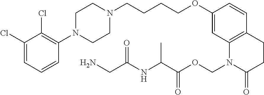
C1=C(Cl)C(Cl)=C(N2CCN(CCCCOC3=CC4=C(C=C3)CCC(=O)N4COC(C(NC(CN)=O)C)=O)CC2)C=C1
